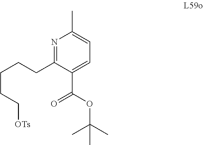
C1(CCCCC[OTs])=NC(C)=CC=C1C(OC(C)(C)C)=O
